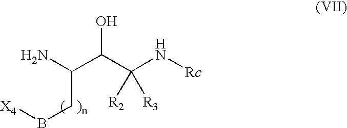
NC(C(C(N[Rc])([R2])[R3])O)CB[X4]
